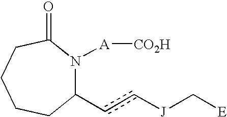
C1(cc[J]C[E])N([A][CO2H])C(=O)CCCC1
